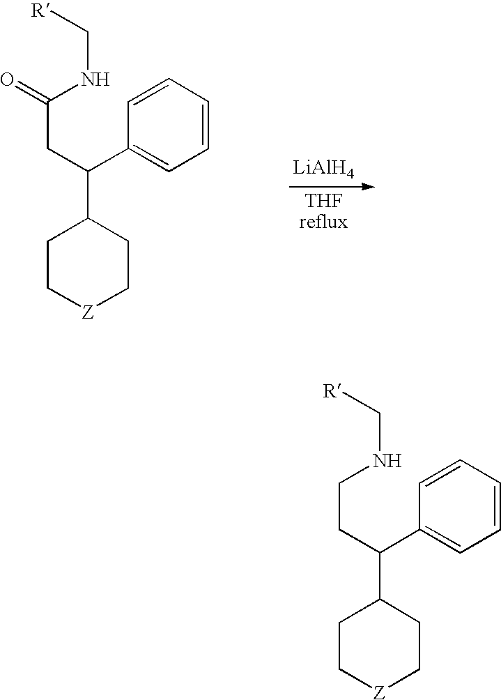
C1C[Z]CCC1C(CCNC[R])C1=CC=CC=C1.C1C[Z]CCC1C(CC(NC[R])=O)C1=CC=CC=C1.[LiAlH4]
